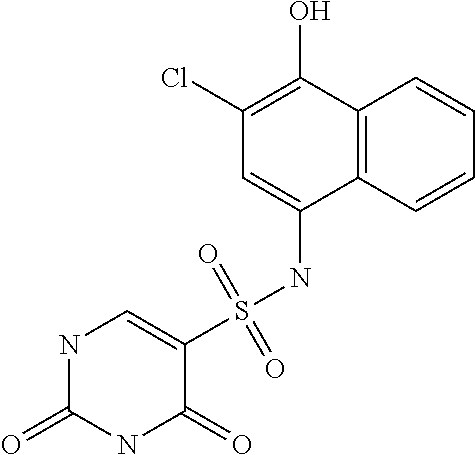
C1=C(S(NC2=CC(Cl)=C(O)C3=C2C=CC=C3)(=O)=O)C(=O)NC(=O)N1
